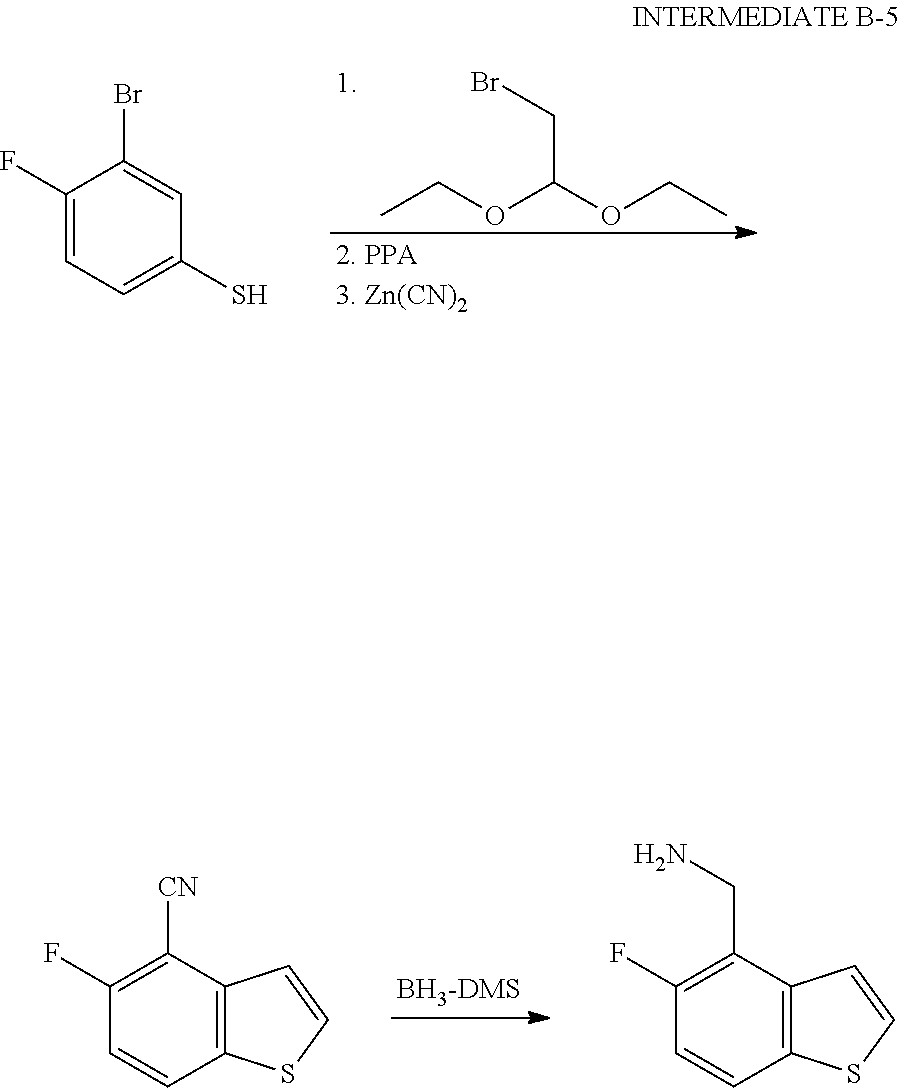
CCOC(OCC)CBr.C1(S)=CC=C(F)C(Br)=C1.C12=C(C([CN])=C(F)C=C1)C=CS2.C12=C(C(CN)=C(F)C=C1)C=CS2
